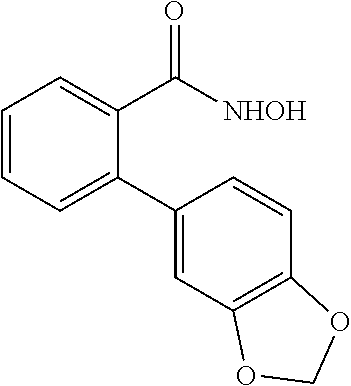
C1=CC=C(C2=CC3=C(C=C2)OCO3)C(C([NHOH])=O)=C1
